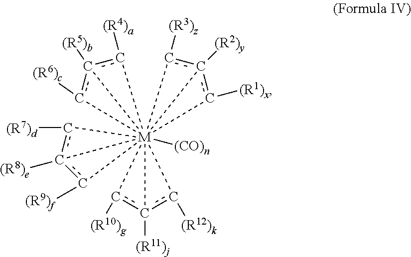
c1([(R10)g])c2([(R11)j])c([(R12)k])[M]12345678([(CO)n])(c([(R3)z])c3([(R2)y])c4[(R1)x])(c([(R6)c])c5([(R5)b])c6[(R4)a])c([(R9)f])c7([(R8)e])c8[(R7)d]
